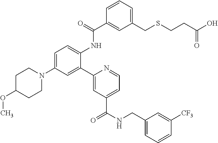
C1=C(CSCCC(O)=O)C=C(C(=O)NC2=CC=C(N3CCC(OC)CC3)C=C2C2=CC(C(NCC3=CC=CC([CF3])=C3)=O)=CC=N2)C=C1
